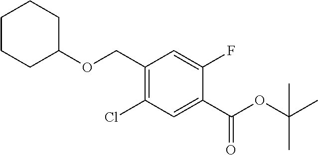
C1CCC(OCC2=C(Cl)C=C(C(=O)OC(C)(C)C)C(F)=C2)CC1
